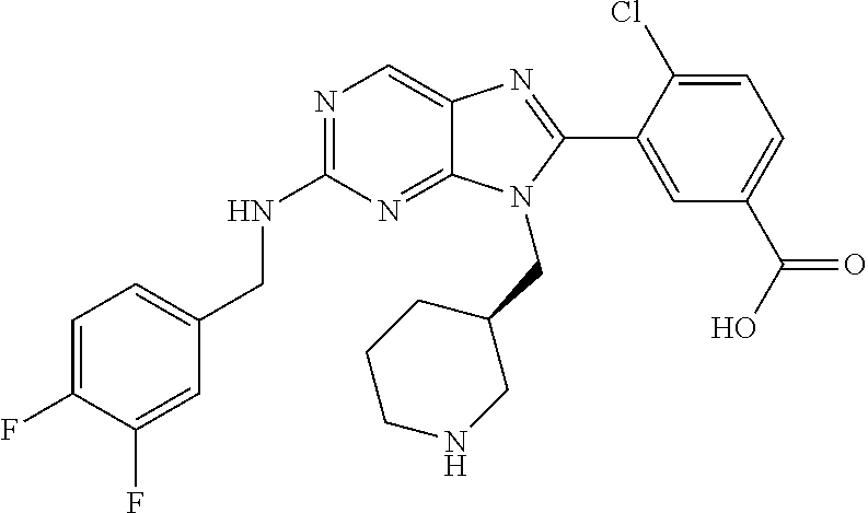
C1=C(F)C(F)=CC(CNC2=NC=C3C(=N2)N(CC2CCCNC2)C(C2=CC(C(=O)O)=CC=C2Cl)=N3)=C1
